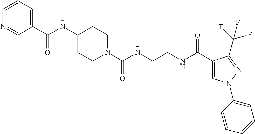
C1(NC(C2=CC=CN=C2)=O)CCN(C(NCCNC(C2=CN(C3=CC=CC=C3)N=C2C(F)(F)F)=O)=O)CC1
